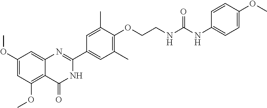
C1(OC)=CC(OC)=C2C(=C1)N=C(C1=CC(C)=C(OCCNC(NC3=CC=C(OC)C=C3)=O)C(C)=C1)NC2=O
